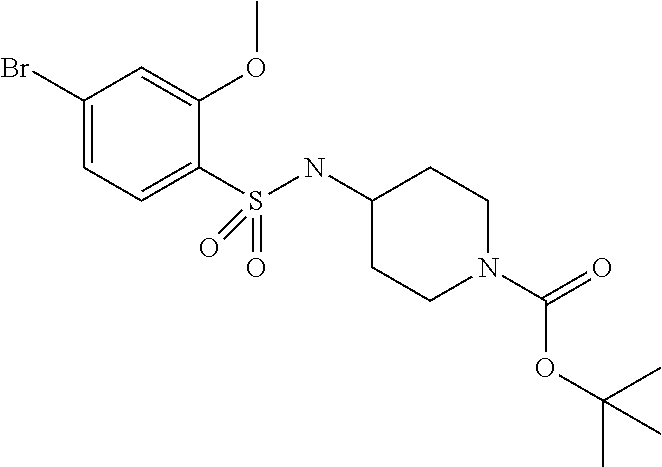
C1(Br)=CC=C(S(NC2CCN(C(=O)OC(C)(C)C)CC2)(=O)=O)C(OC)=C1
